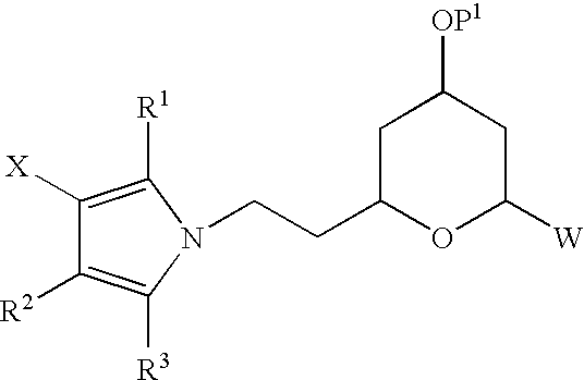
C1C(CCN2C([R3])=C([R2])C([X])=C2[R1])OC([W])CC1[OP1]
